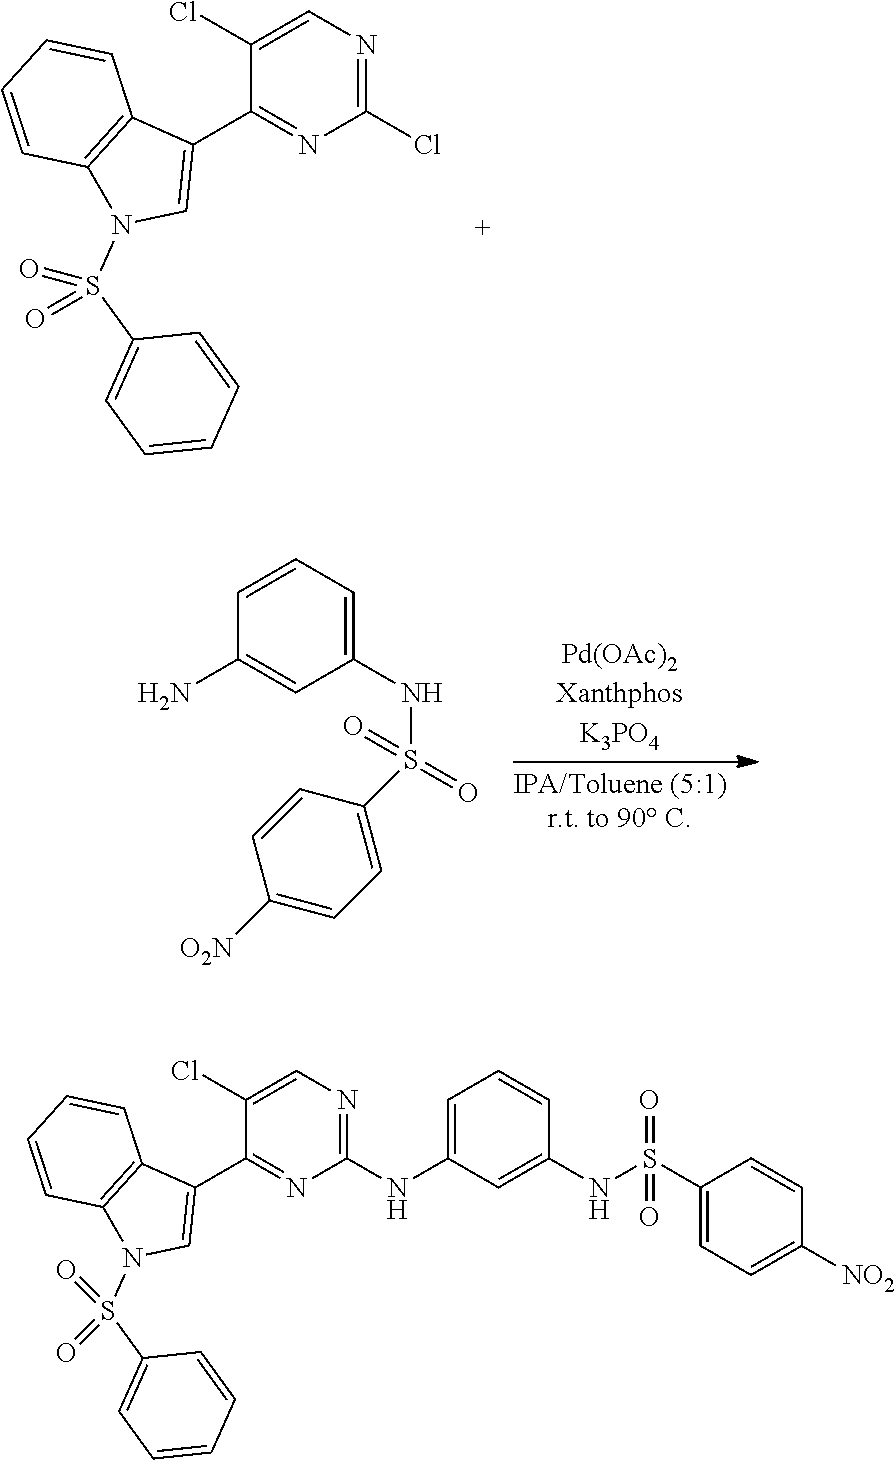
C1(Cl)=NC=C(Cl)C(C2=CN(S(C3=CC=CC=C3)(=O)=O)C3=C2C=CC=C3)=N1.C1(NS(=O)(=O)C2=CC=C([O2N])C=C2)=CC=CC(N)=C1.C1(NC2=CC=CC(NS(C3=CC=C([NO2])C=C3)(=O)=O)=C2)=NC=C(Cl)C(C2=CN(S(C3=CC=CC=C3)(=O)=O)C3=C2C=CC=C3)=N1
